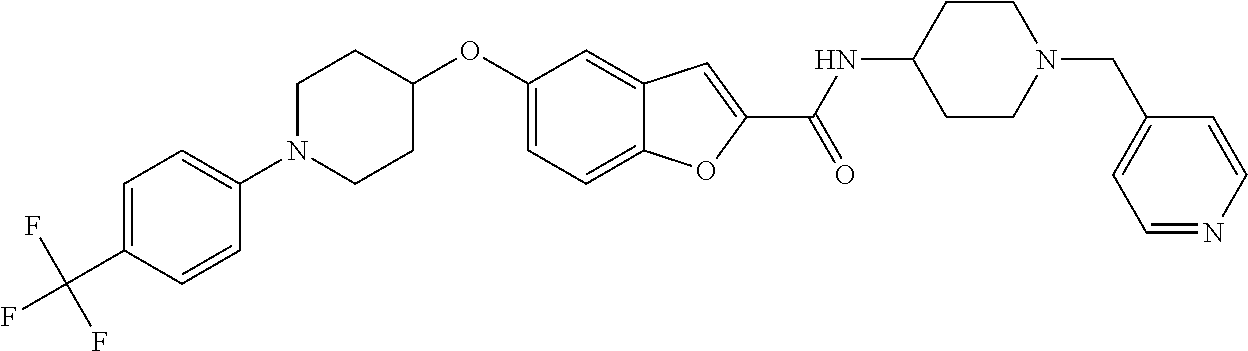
N1(C2=CC=C(C(F)(F)F)C=C2)CCC(OC2=CC=C3C(=C2)C=C(C(=O)NC2CCN(CC4=CC=NC=C4)CC2)O3)CC1
